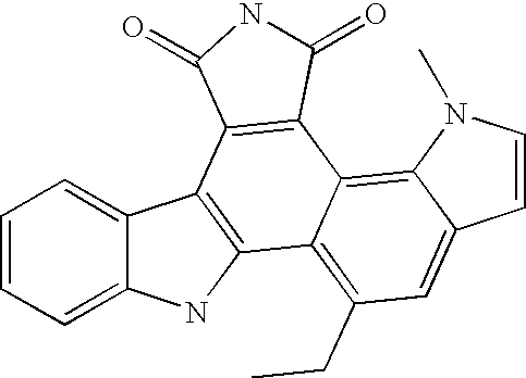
C1=CC=C2C(=C1)C1=C(N2)C2=C(CC)C=C3C(=C2C2=C1C(=O)NC2=O)N(C)C=C3
